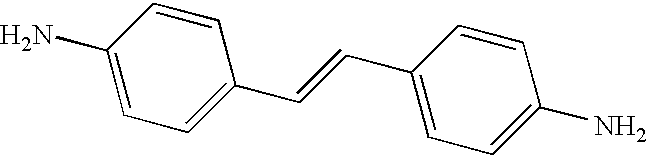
C1=C(N)C=CC(C=CC2=CC=C(N)C=C2)=C1
